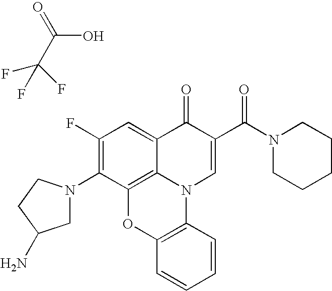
C(C(O)=O)(F)(F)F.C1(F)=C(N2CC(N)CC2)C2=C3C(=C1)C(=O)C(C(N1CCCCC1)=O)=CN3C1=C(O2)C=CC=C1
